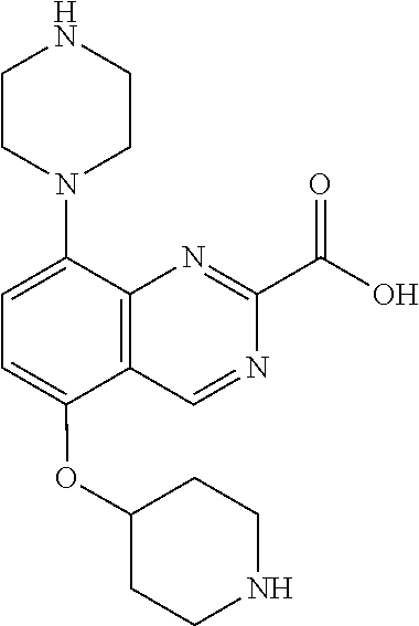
C1=C(OC2CCNCC2)C2=C(C(N3CCNCC3)=C1)N=C(C(O)=O)N=C2
